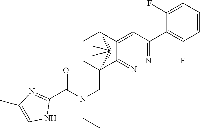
C1(=CC(=N)C2=C(F)C=CC=C2F)C(=N)C2(CN(CC)C(C3=NC(C)=CN3)=O)CCC1C2(C)C
